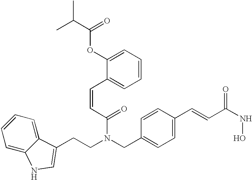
C1=CC=C2C(=C1)C(CCN(CC1=CC=C(C=CC(NO)=O)C=C1)C(C=CC1=CC=CC=C1OC(C(C)C)=O)=O)=CN2
